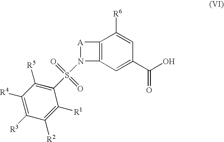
C1([R4])=C([R3])C([R2])=C([R1])C(S(=O)(=O)N2C3=C([A]2)C([R6])=CC(C(O)=O)=C3)=C1[R5]
